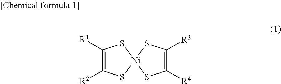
C1([R1])=C([R2])S[Ni]2(S1)SC([R4])=C([R3])S2
